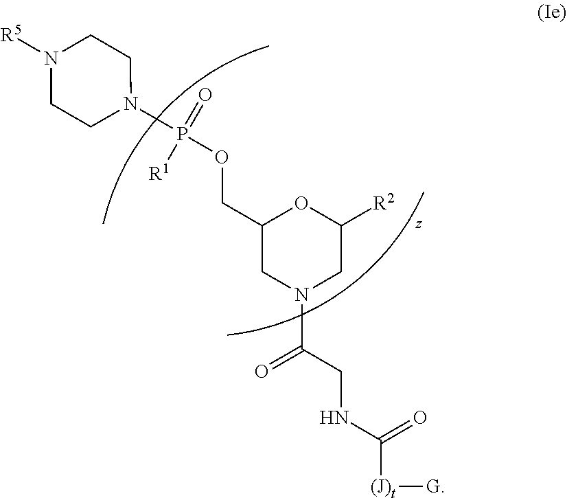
C1(COP(N2CCN([R5])CC2)(=O)[R1])CN(C(CNC([(J)t][G])=O)=O)CC([R2])O1
